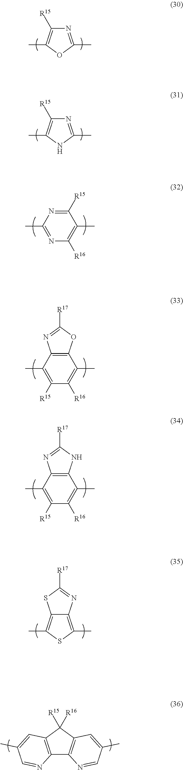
C1([R15])=C(C)OC(C)=N1.C1([R15])=C(C)NC(C)=N1.C1([R15])=NC(C)=NC([R16])=C1C.C12=C(C(C)=C([R15])C([R16])=C1C)N=C([R17])O2.C12=C(C(C)=C([R15])C([R16])=C1C)N=C([R17])N2.C12=C(C)SC(C)=C1SC([R17])=N2.C12=C(C([R15])([R16])C3=C1N=CC(C)=C3)C=C(C)C=N2
